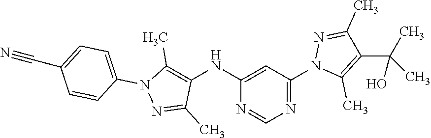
N1=C(C)C(NC2=CC(N3C(C)=C(C(C)(C)O)C(C)=N3)=NC=N2)=C(C)N1C1=CC=C(C#N)C=C1
